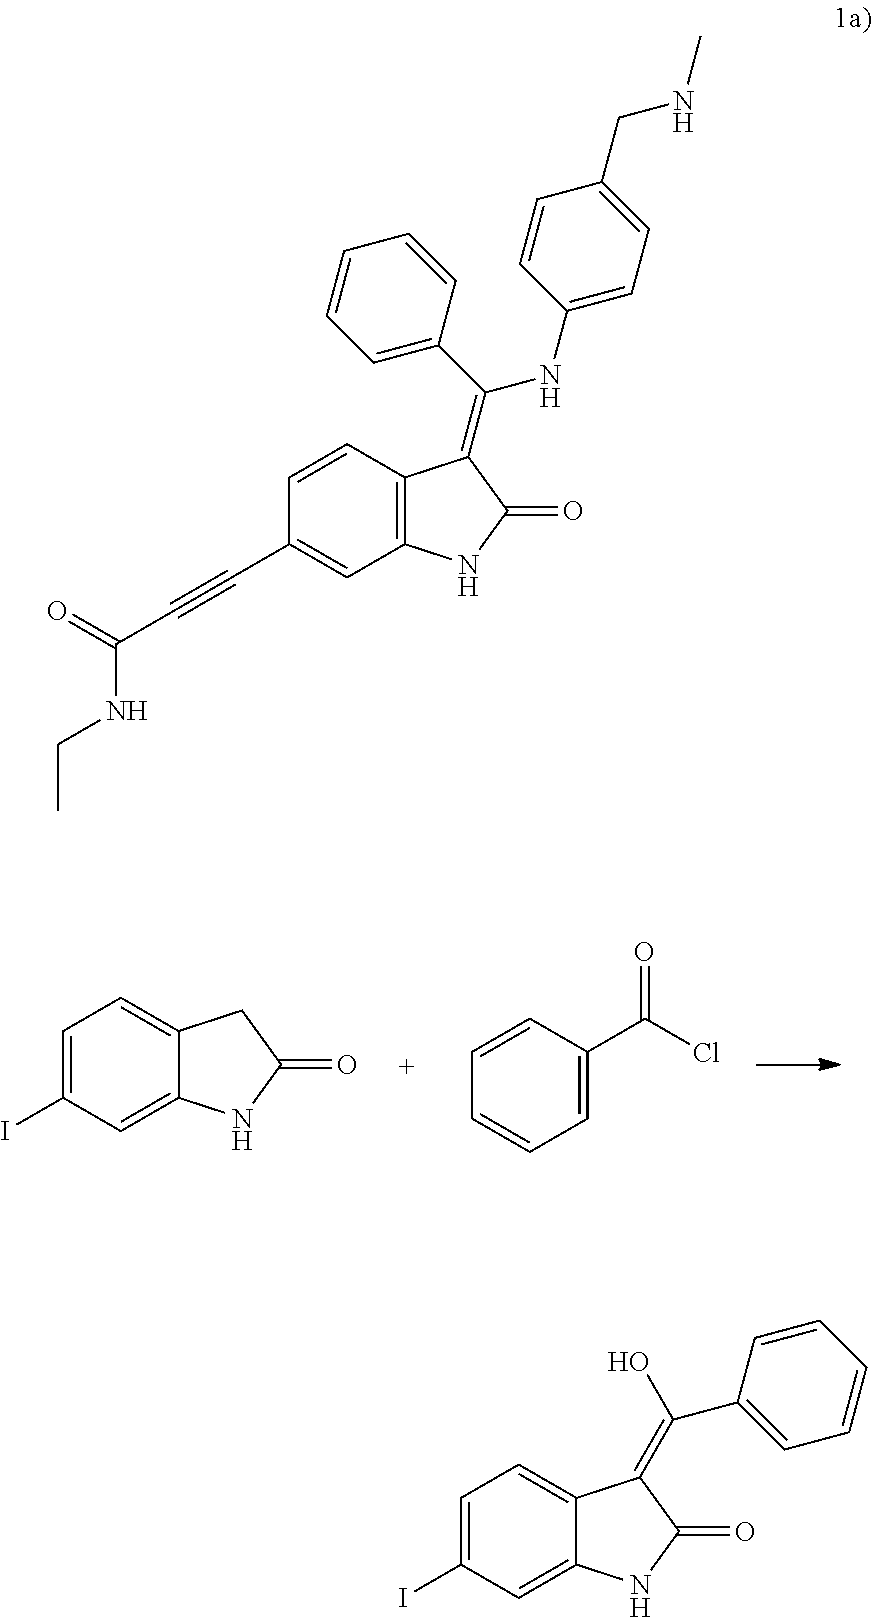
C1=C(I)C=C2C(=C1)CC(=O)N2.C1=C(C(Cl)=O)C=CC=C1.CCNC(C#CC1=CC2=C(C=C1)C(=C(C1=CC=CC=C1)NC1=CC=C(CNC)C=C1)C(=O)N2)=O.C1=C(I)C=C2C(=C1)C(=C(O)C1=CC=CC=C1)C(=O)N2
